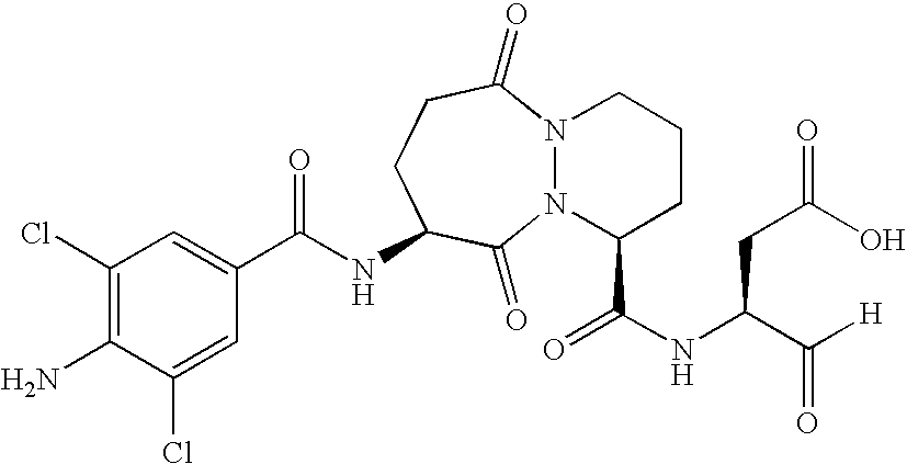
C(NC1CCC(=O)N2N(C1=O)C(C(NC(C([H])=O)CC(O)=O)=O)CCC2)(C1=CC(Cl)=C(N)C(Cl)=C1)=O
